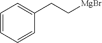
C1=CC=CC(CC[MgBr])=C1
